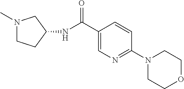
N1(C)CCC(NC(=O)C2=CN=C(N3CCOCC3)C=C2)C1
